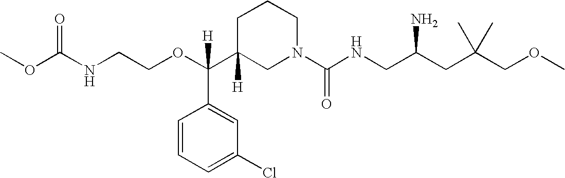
O=C(NCCOC(C1([H])CN(C(NCC(CC(COC)(C)C)N)=O)CCC1)(C1=CC(Cl)=CC=C1)[H])OC
